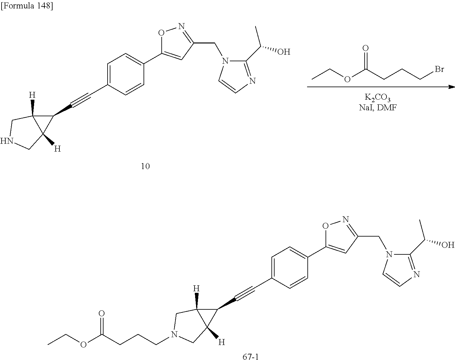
C(C1=CC=C(C2=CC(CN3C(C(O)C)=NC=C3)=NO2)C=C1)#CC1C2([H])C1([H])CN(CCCC(OCC)=O)C2.[67-1].BrCCCC(OCC)=O.C(C1=CC=C(C2=CC(CN3C(C(O)C)=NC=C3)=NO2)C=C1)#CC1C2([H])C1([H])CNC2
